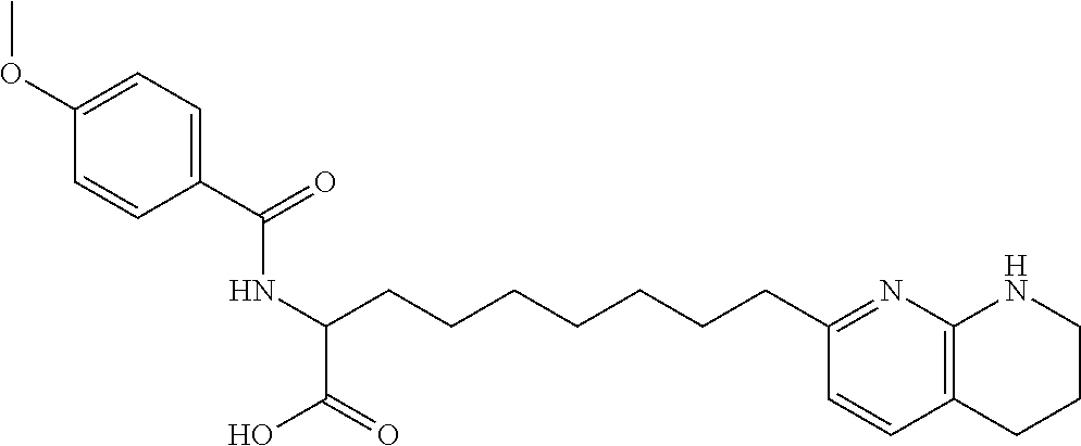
C1(C(=O)NC(C(=O)O)CCCCCCCC2=NC3=C(C=C2)CCCN3)=CC=C(OC)C=C1
